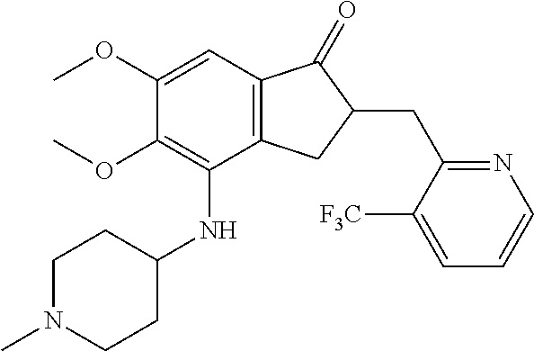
C1(OC)=CC2=C(C(NC3CCN(C)CC3)=C1OC)CC(CC1=NC=CC=C1[F3C])C2=O
